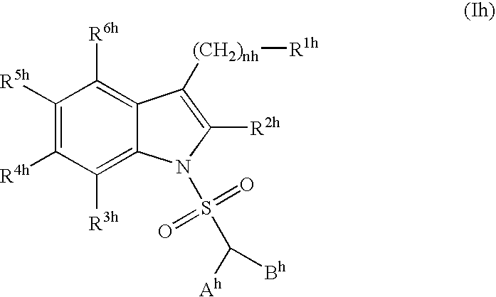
[R5h]C1=C([R4h])C([R3h])=C2C(=C1[R6h])C([(CH2)nh][R1h])=C([R2h])N2S(C([Ah])[Bh])(=O)=O
